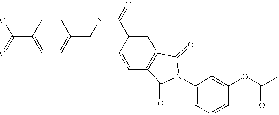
C1=CC(C(O)=O)=CC=C1CNC(=O)C1=CC2=C(C=C1)C(=O)N(C1=CC=CC(OC(C)=O)=C1)C2=O
